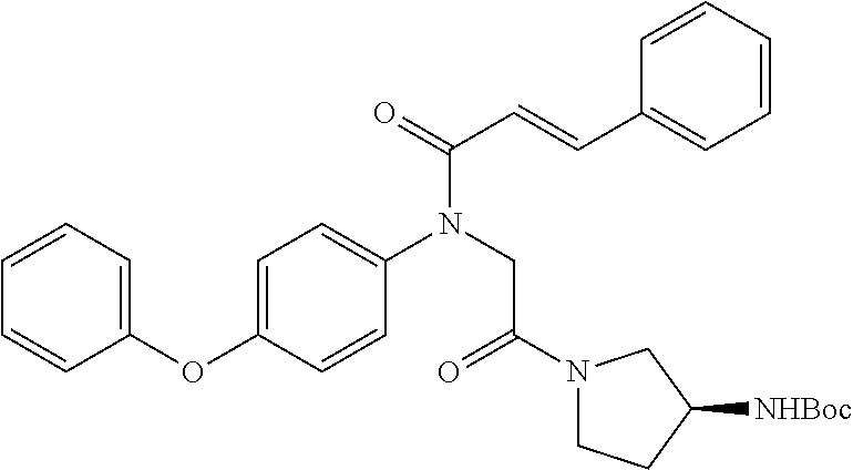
C1=CC=CC=C1C=CC(N(CC(N1CCC([NHBoc])C1)=O)C1=CC=C(OC2=CC=CC=C2)C=C1)=O
